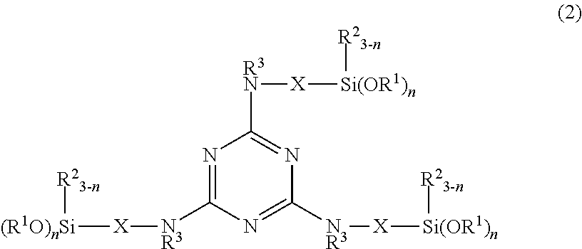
N1=C([NR3][X][(R1O)nSi][R23-n])N=C([NR3][X][Si(OR1)n][R23-n])N=C1[R3N][X][Si(OR1)n][R23-n]
